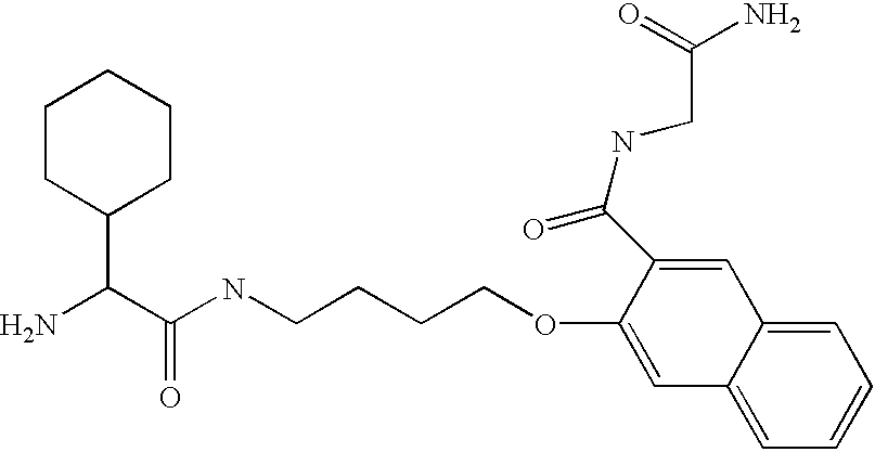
NC(C(NCCCCOC1=CC2=CC=CC=C2C=C1C(NCC(=O)N)=O)=O)C1CCCCC1
